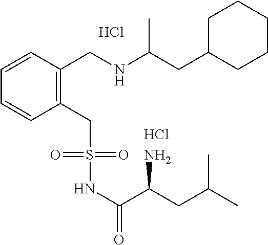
S(NC(=O)C(N)CC(C)C)(CC1=C(CNC(CC2CCCCC2)C)C=CC=C1)(=O)=O.Cl.Cl
